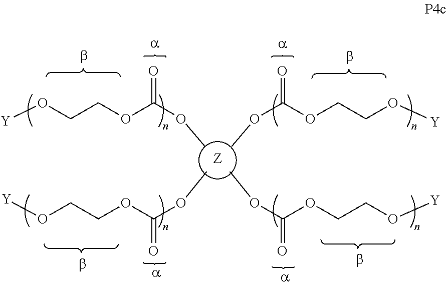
O(C(OCCO[Y])=O)C.O(C(OCCO[Y])=O)C.O(C(OCCO[Y])=O)C.O(C(OCCO[Y])=O)C.[Z]
